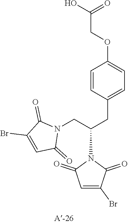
N1(CC(CC2=CC=C(OCC(=O)O)C=C2)N2C(=O)C=C(Br)C2=O)C(=O)C(Br)=CC1=O
